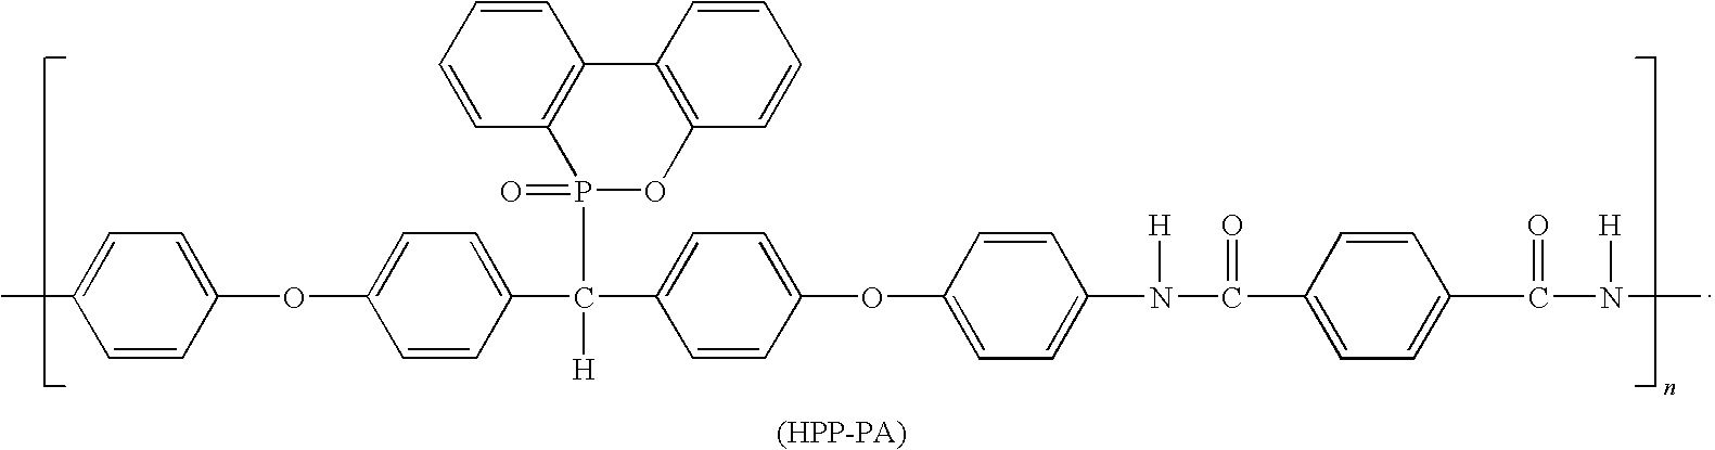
CC1=CC=C(OC2=CC=C(C(P3(=O)OC4=C(C5=C3C=CC=C5)C=CC=C4)([H])C3=CC=C(OC4=CC=C(N([H])C(=O)C5=CC=C(C(=O)N([H])C)C=C5)C=C4)C=C3)C=C2)C=C1
